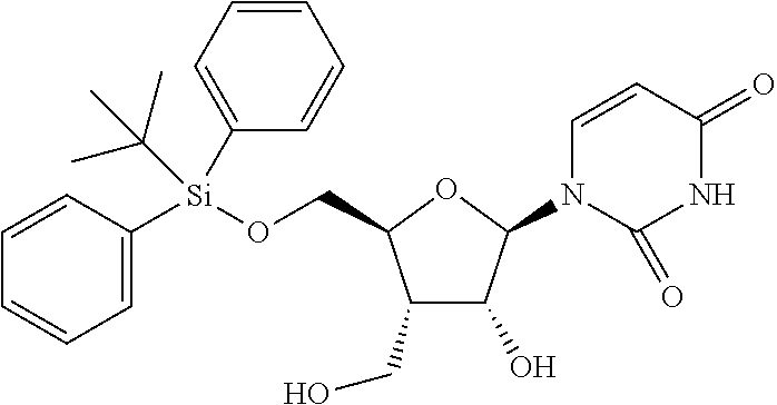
C1(CO)C(O)C(N2C=CC(=O)NC2=O)OC1CO[Si](C1=CC=CC=C1)(C1=CC=CC=C1)C(C)(C)C
